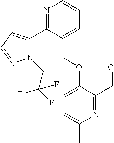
N1(CC(F)(F)F)C(C2=NC=CC=C2COC2=CC=C(C)N=C2C=O)=CC=N1
